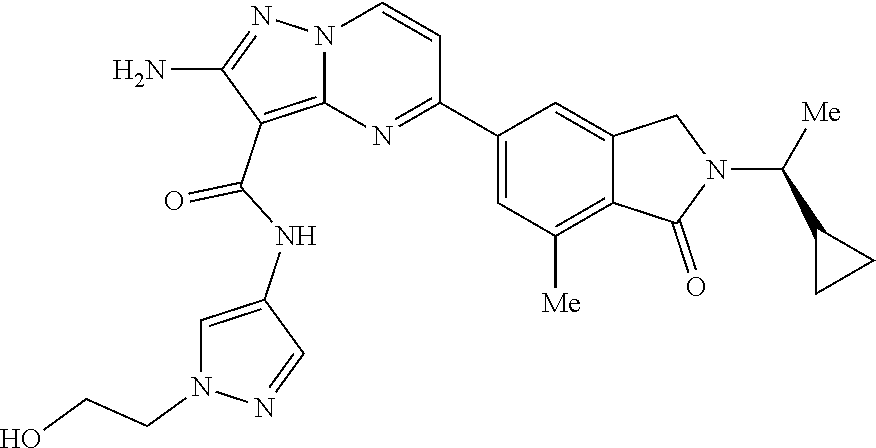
C(NC1=CN(CCO)N=C1)(=O)C1=C2N(N=C1N)C=CC(C1=CC([Me])=C3C(=C1)CN(C(C1CC1)[Me])C3=O)=N2
